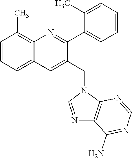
C1=CC=C2C(=C1C)N=C(C1=CC=CC=C1C)C(CN1C=NC3=C1N=CN=C3N)=C2
